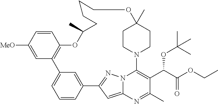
C1=CC([MeO])=CC2=C1OC(C)CCCCOC1(C)CCN(C3=C(C(OC(C)(C)C)C(=O)OCC)C(C)=NC4=CC(=NN43)C3=CC2=CC=C3)CC1
